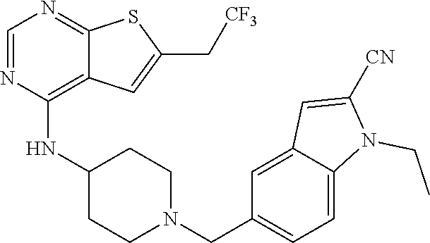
C1=NC(NC2CCN(CC3=CC=C4C(=C3)C=C([CN])N4CC)CC2)=C2C(=N1)SC(C[CF3])=C2
